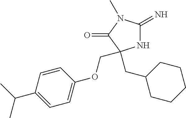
N1C(=N)N(C)C(=O)C1(CC1CCCCC1)COC1=CC=C(C(C)C)C=C1
